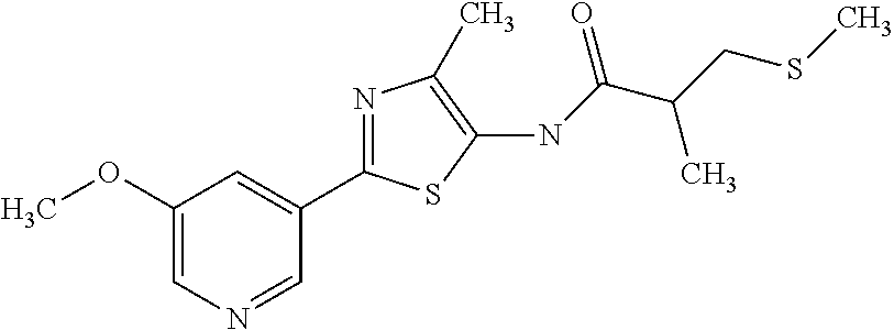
C1=C(OC)C=C(C2=NC(C)=C(NC(C(CSC)C)=O)S2)C=N1
